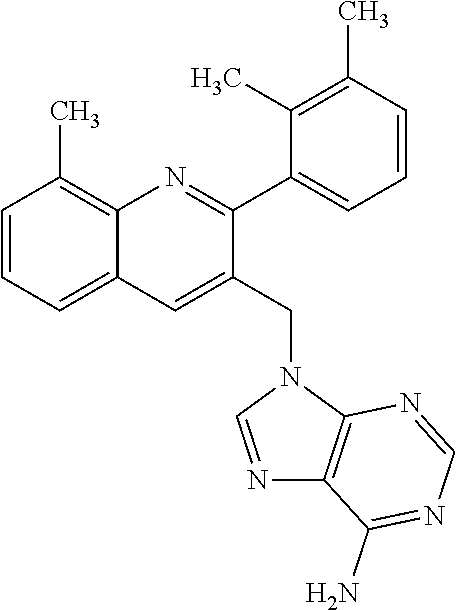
C1=CC=C2C(=C1C)N=C(C1=CC=CC(C)=C1C)C(CN1C=NC3=C1N=CN=C3N)=C2
